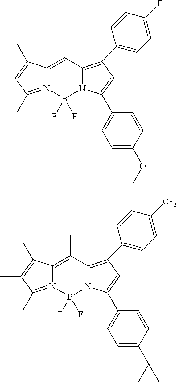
N12=C(C)C=C(C)C1=CC1=C(C3=CC=C(F)C=C3)C=C(C3=CC=C(OC)C=C3)N1B2(F)F.N12=C(C)C(C)=C(C)C1=C(C)C1=C(C3=CC=C([CF3])C=C3)C=C(C3=CC=C(C(C)(C)C)C=C3)N1B2(F)F
